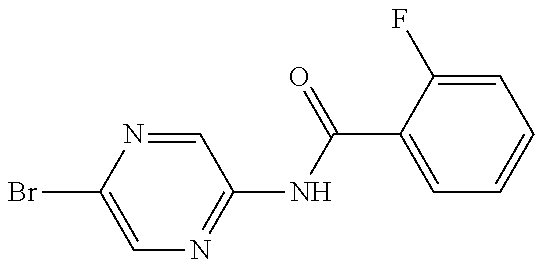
C1=C(Br)N=CC(NC(=O)C2=CC=CC=C2F)=N1
